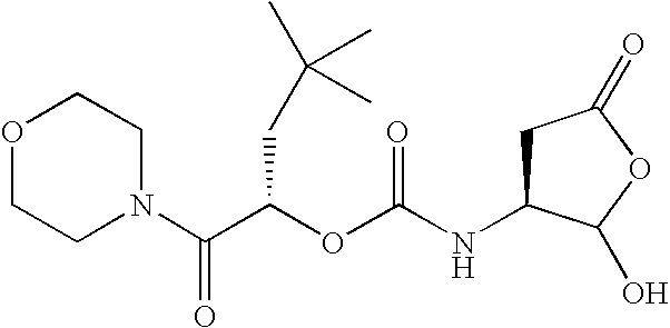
O1CCN(C(C(OC(NC2CC(=O)OC2O)=O)CC(C)(C)C)=O)CC1
